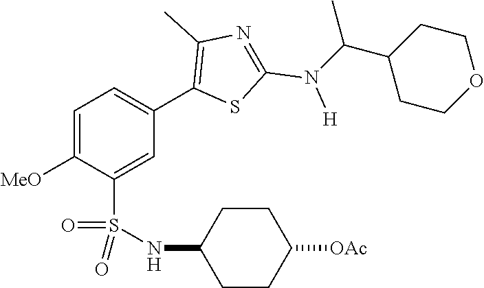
C1=C([MeO])C(S(NC2CCC([OAc])CC2)(=O)=O)=CC(C2=C(C)N=C(N([H])C(C3CCOCC3)C)S2)=C1
